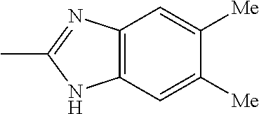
C12=C(C=C([Me])C([Me])=C1)NC(C)=N2
